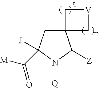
C12(CC([J])(C([M])=O)N([Q])C1[Z])C[V]C2
